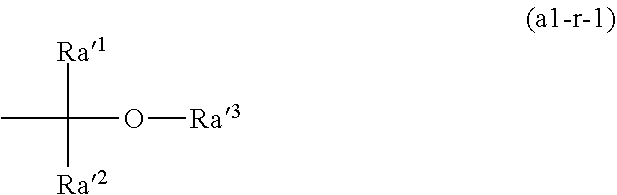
CC([Ra1])([Ra2])O[Ra3]
